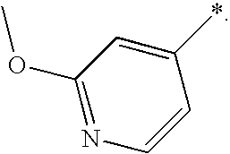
C1(OC)=NC=CC(*)=C1
